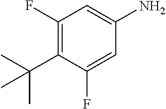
C1(F)=C(C(C)(C)C)C(F)=CC(N)=C1
